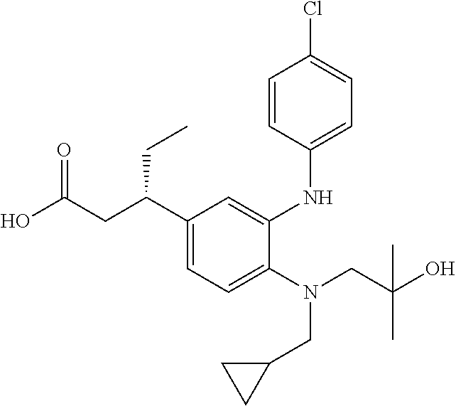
C1(C(CC(O)=O)CC)=CC=C(N(CC(O)(C)C)CC2CC2)C(NC2=CC=C(Cl)C=C2)=C1
